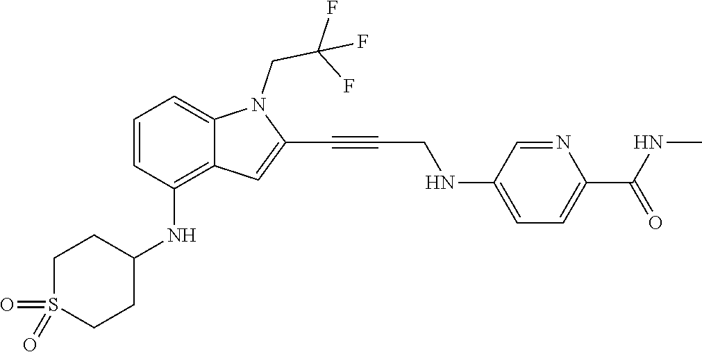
C1=C(NCC#CC2=CC3=C(NC4CCS(=O)(=O)CC4)C=CC=C3N2CC(F)(F)F)C=NC(C(NC)=O)=C1
